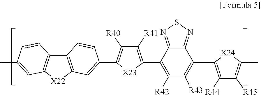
C12=C([X22]C3=C1C=CC(C)=C3)C=C(C1=C([R40])C([R41])=C(C3=C([R42])C([R43])=C(C4=C([R44])C([R45])=C(C)[X24]4)C4=NSN=C34)[X23]1)C=C2
